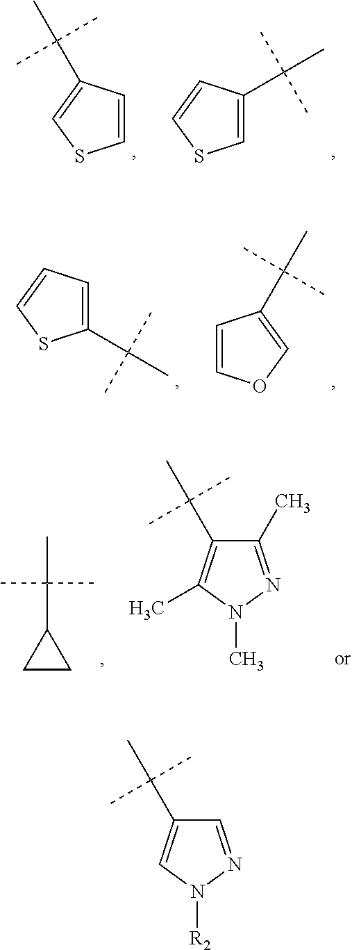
C1=CC(C(C)(C)C)=CS1.C1=C(C(C)(C)C)C=CS1.C1(C(C)(C)C)=CC=CS1.C1=COC=C1C(C)(C)C.C1CC1C(C)(C)C.C1(C)=NN(C)C(C)=C1C(C)(C)C.C1=NN([R2])C=C1C(C)(C)C
